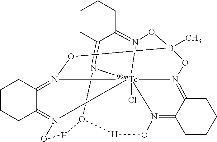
C1CC2=N3[Tc]4567(Cl)N(=C2CC1)OB1(C)ON4=C2C(=N5O[H]O3[H]ON6=C3C(=N7O1)CCCC3)CCCC2
